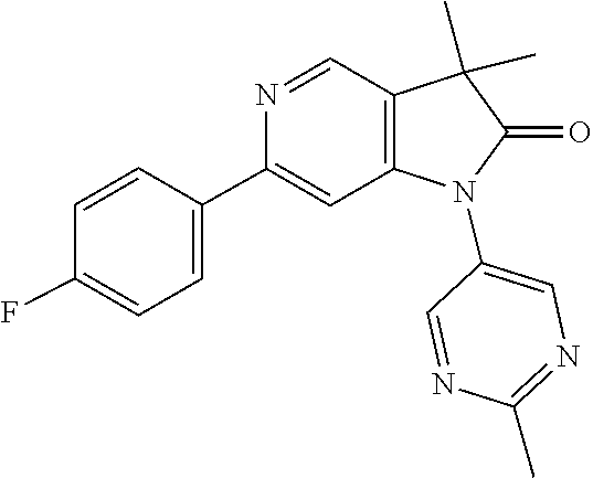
C1(C)=NC=C(N2C3=C(C=NC(C4=CC=C(F)C=C4)=C3)C(C)(C)C2=O)C=N1
